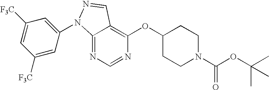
C12=NC=NC(OC3CCN(C(OC(C)(C)C)=O)CC3)=C1C=NN2C1=CC([F3C])=CC([F3C])=C1
